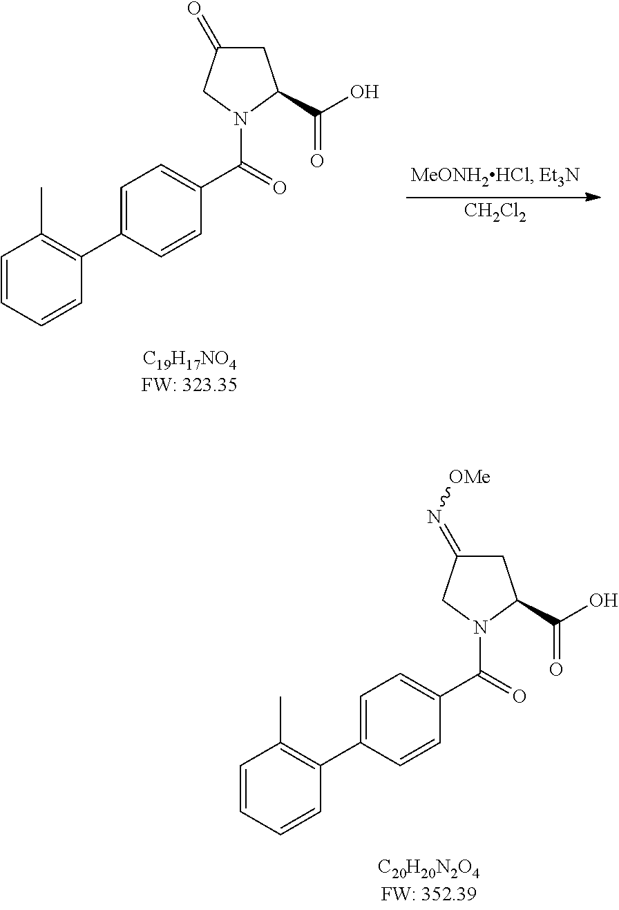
C1=CC=CC(C2=CC=C(C(=O)N3CC(=O)CC3C(O)=O)C=C2)=C1C.[CH2Cl2].C1=CC=CC(C2=CC=C(C(=O)N3CC(=N[OMe])CC3C(O)=O)C=C2)=C1C
